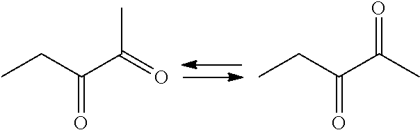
CCC(C(=O)C)=O.CCC(C(C)=O)=O
